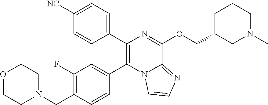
C1(C2=CC=C([NC])C=C2)=C(C2=CC(F)=C(CN3CCOCC3)C=C2)N2C(=NC=C2)C(OCC2CN(C)CCC2)=N1
